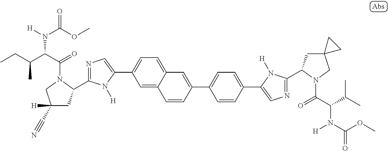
N1=C(C2CC([H])(C#N)CN2C(C(C(CC)C)N(C(OC)=O)[H])=O)N([H])C(C2=CC=C3C(=C2)C=CC(C2=CC=C(C4=CN=C(C5CC6(CN5C(C(C(C)C)N(C(=O)OC)[H])=O)CC6)N4[H])C=C2)=C3)=C1
